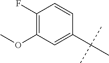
C1(C(C)(C)C)=CC(OC)=C(F)C=C1
